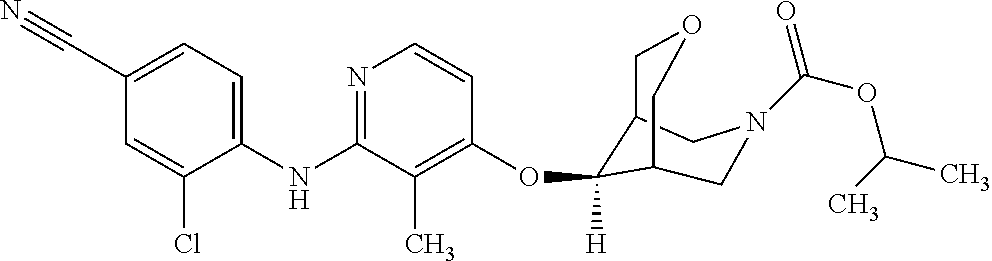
C1(NC2=NC=CC(OC3([H])C4COCC3CN(C(OC(C)C)=O)C4)=C2C)=CC=C(C#N)C=C1Cl
